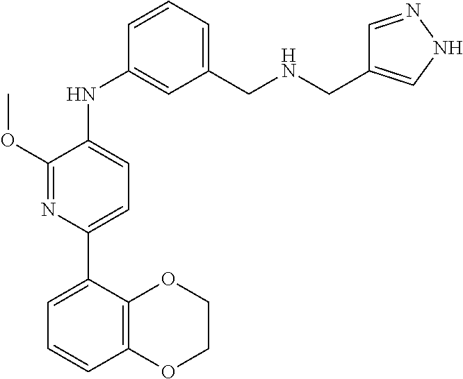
C1OC2=C(OC1)C=CC=C2C1=CC=C(NC2=CC(CNCC3=CNN=C3)=CC=C2)C(OC)=N1
